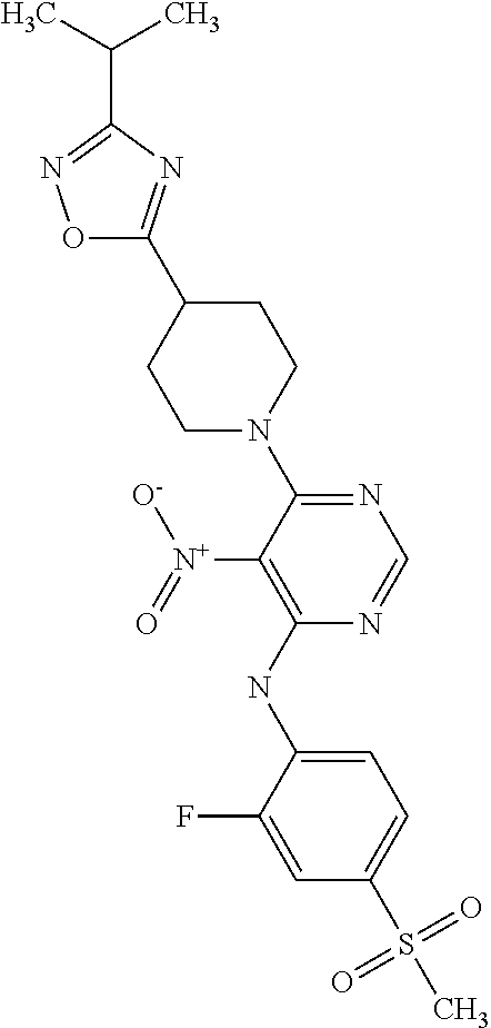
O1C(C2CCN(C3=NC=NC(NC4=CC=C(S(=O)(=O)C)C=C4F)=C3[N+](=O)[O-])CC2)=NC(C(C)C)=N1
